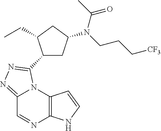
C12=C(N3C(=NN=C3C3CC(N(CCC[CF3])C(C)=O)CC3CC)C=N1)C=CN2
